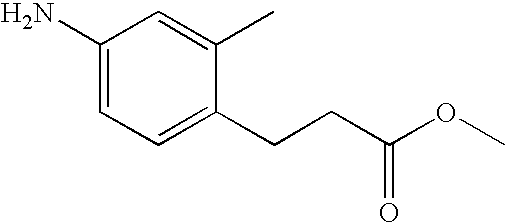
C1(N)=CC=C(CCC(OC)=O)C(C)=C1
